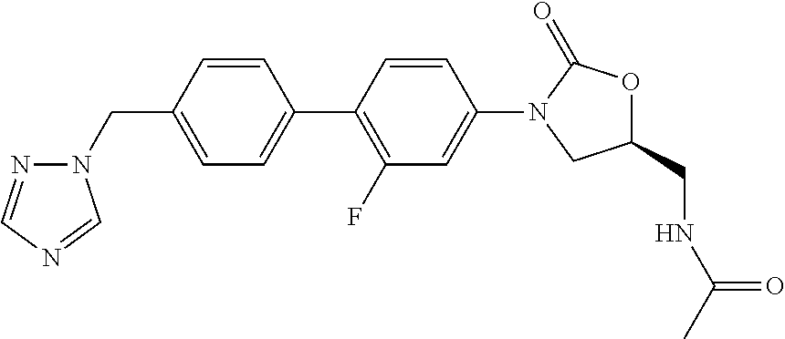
C1=C(CN2N=CN=C2)C=CC(C2=C(F)C=C(N3CC(CNC(C)=O)OC3=O)C=C2)=C1
